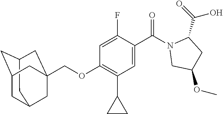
C12CC3CC(C1)CC(COC1=C(C4CC4)C=C(C(=O)N4CC(OC)CC4C(=O)O)C(F)=C1)(C3)C2
